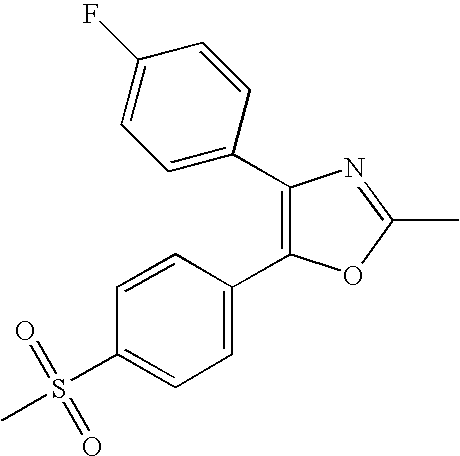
C1=CC(S(C)(=O)=O)=CC=C1C1=C(C2=CC=C(F)C=C2)N=C(C)O1
